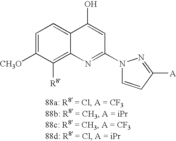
C1=C([CH3O])C([R8])=C2C(=C1)C(O)=CC(N1C=CC([A])=N1)=N2
